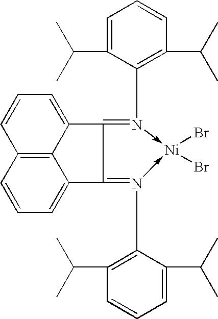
C12=N(C3=C(C(C)C)C=CC=C3C(C)C)->[Ni](Br)(Br)-N(C3=C(C(C)C)C=CC=C3C(C)C)=C1C1=CC=CC3=C1C2=CC=C3
